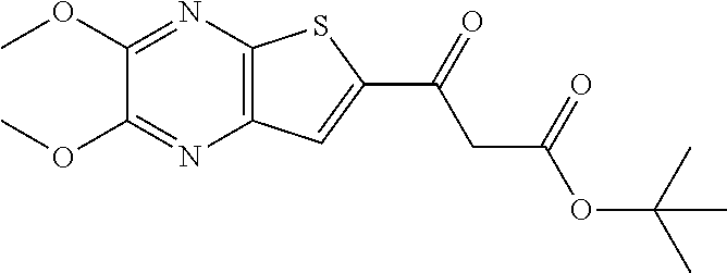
C1(OC)=NC2=C(N=C1OC)C=C(C(CC(OC(C)(C)C)=O)=O)S2
